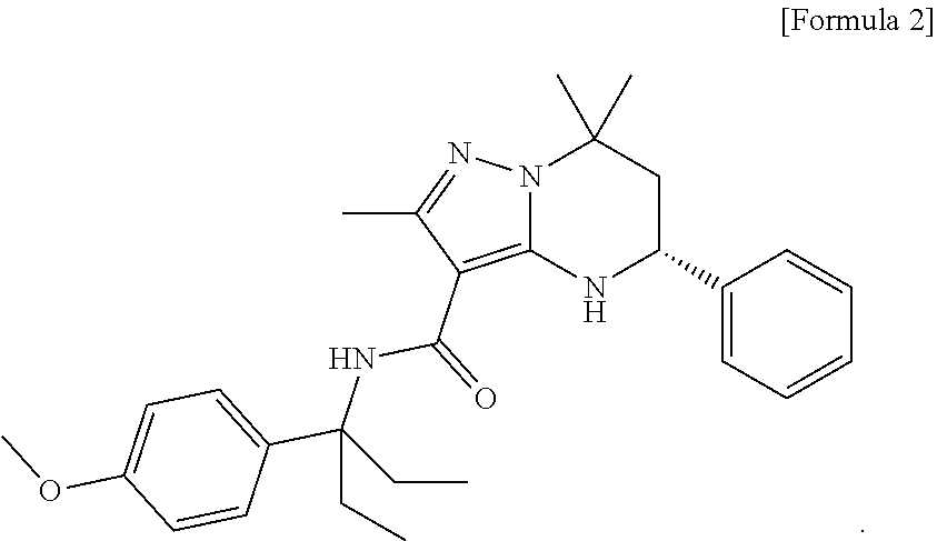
N12C(=C(C(NC(CC)(C3=CC=C(OC)C=C3)CC)=O)C(C)=N1)NC(C1=CC=CC=C1)CC2(C)C
